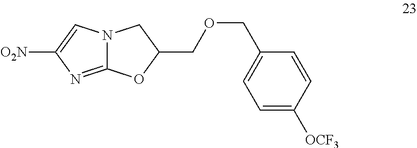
[O2N]C1=CN2C(=N1)OC(COCC1=CC=C([OCF3])C=C1)C2
